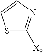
S1C([X9])=NC=C1
